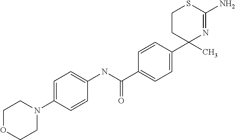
C1OCCN(C2=CC=C(NC(C3=CC=C(C4(C)N=C(N)SCC4)C=C3)=O)C=C2)C1
